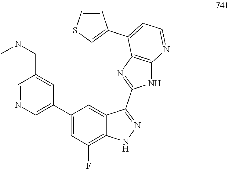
C1=NC=C(C2=CC(F)=C3C(=C2)C(C2=NC4=C(N2)N=CC=C4C2=CSC=C2)=NN3)C=C1CN(C)C
